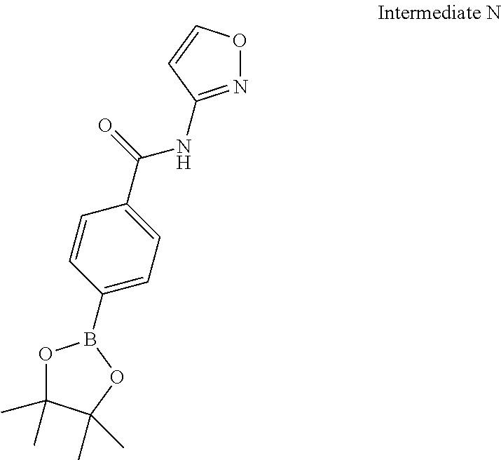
C1=CC(C(NC2=NOC=C2)=O)=CC=C1B1OC(C)(C)C(C)(C)O1
